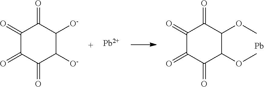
C1(=O)C(=O)C(=O)C(OC)C(OC)C1=O.[Pb].C1(=O)C(=O)C(=O)C([O-])C([O-])C1=O.[Pb]
